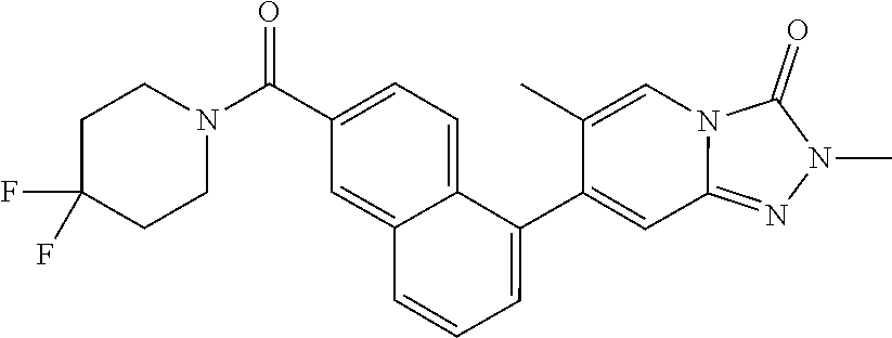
C1(C2=CC=CC3=CC(C(N4CCC(F)(F)CC4)=O)=CC=C23)=CC2=NN(C)C(=O)N2C=C1C
